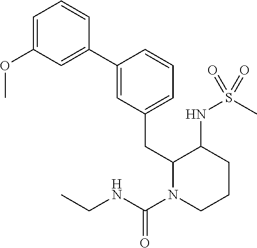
C1(C2=CC(CC3N(C(NCC)=O)CCCC3NS(C)(=O)=O)=CC=C2)=CC(OC)=CC=C1
